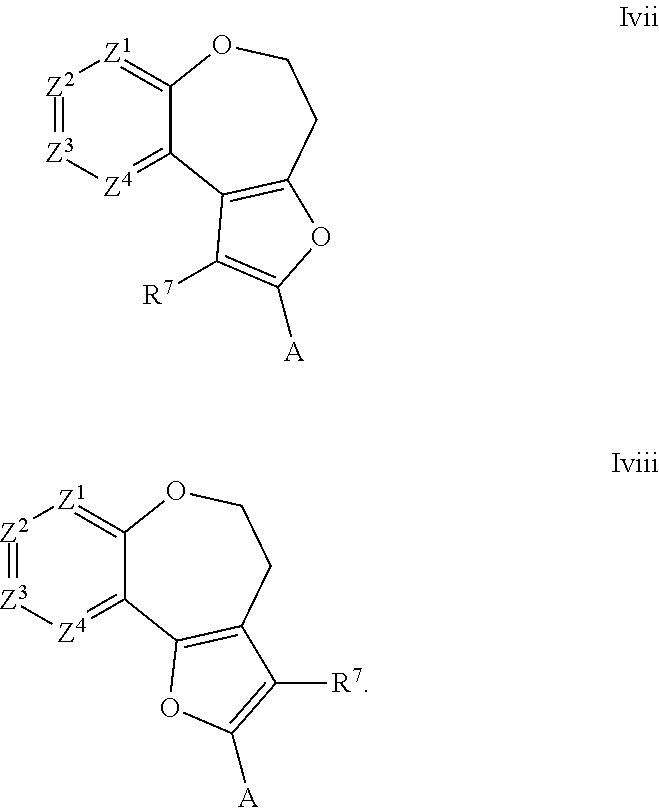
[Z2]1=[Z3][Z4]=C2C(=[Z1]1)OCCC1=C2C([R7])=C([A])O1.[Z2]1=[Z3][Z4]=C2C(=[Z1]1)OCCC1=C2OC([A])=C1[R7]
